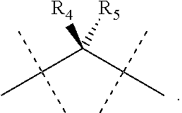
C(C(C(C)(C)C)([R5])[R4])(C)(C)C
